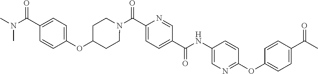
N(C(C1=CC=C(C(=O)N2CCC(OC3=CC=C(C(=O)N(C)C)C=C3)CC2)N=C1)=O)C1=CN=C(OC2=CC=C(C(=O)C)C=C2)C=C1
